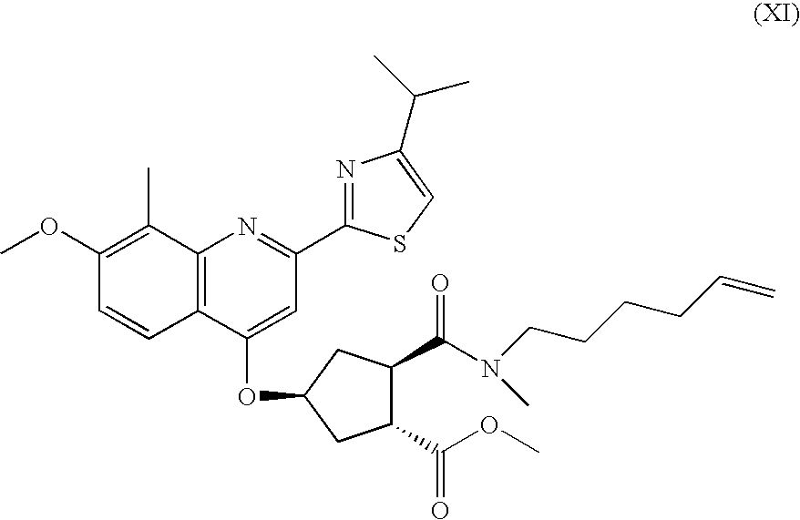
C1(C(OC)=O)C(C(N(C)CCCCC=C)=O)CC(OC2=CC(C3=NC(C(C)C)=CS3)=NC3=C2C=CC(OC)=C3C)C1
